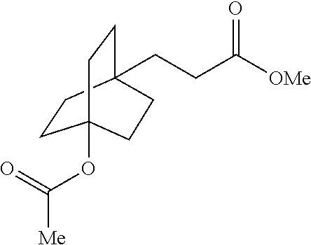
O(C12CCC(CCC([OMe])=O)(CC1)CC2)C([Me])=O
